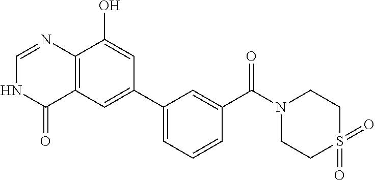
C1=NC2=C(C(=O)N1)C=C(C1=CC=CC(C(N3CCS(=O)(=O)CC3)=O)=C1)C=C2O
